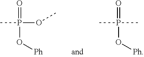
P(=O)(O[Ph])(C)OC.P(=O)(O[Ph])(C)C
